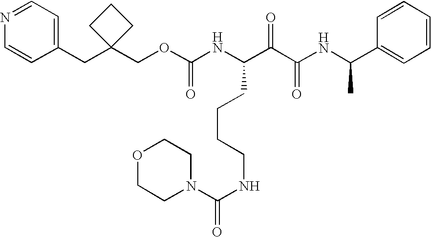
C1(CC2(COC(NC(C(C(NC(C3=CC=CC=C3)C)=O)=O)CCCCNC(N3CCOCC3)=O)=O)CCC2)=CC=NC=C1
